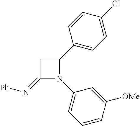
C1(=N[Ph])N(C2=CC=CC([OMe])=C2)C(C2=CC=C(Cl)C=C2)C1
